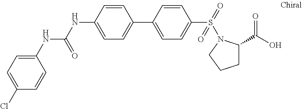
C1(NC(NC2=CC=C(C3=CC=C(S(=O)(=O)N4C(C(O)=O)CCC4)C=C3)C=C2)=O)=CC=C(Cl)C=C1
